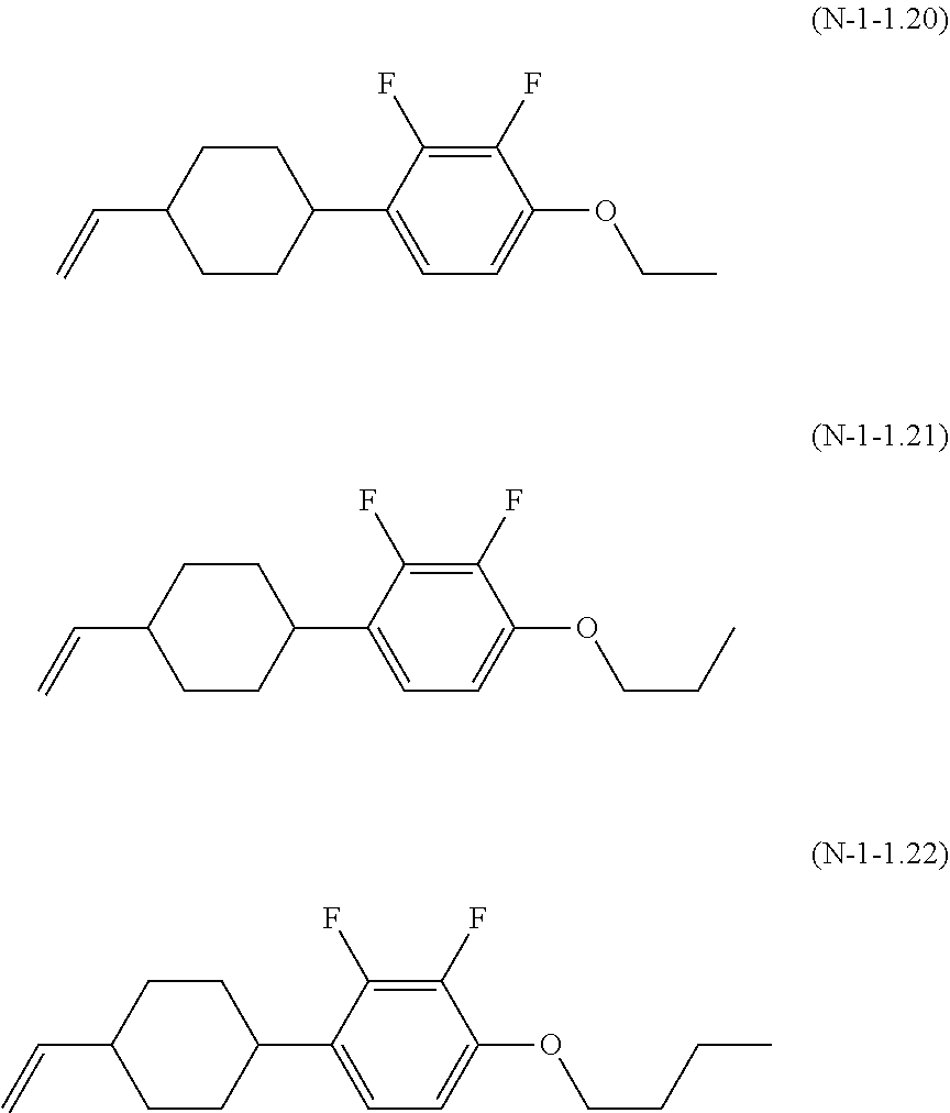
C1(F)=C(F)C(C2CCC(C=C)CC2)=CC=C1OCC.C1(F)=C(F)C(C2CCC(C=C)CC2)=CC=C1OCCC.C1(F)=C(F)C(C2CCC(C=C)CC2)=CC=C1OCCCC
